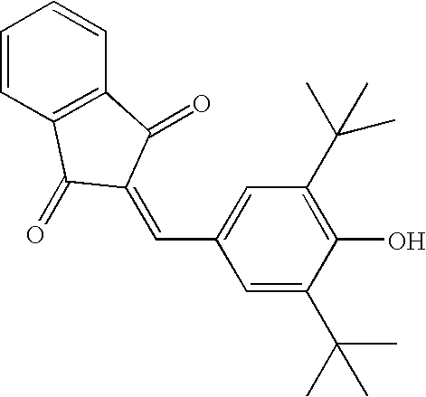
C1=CC2=C(C=C1)C(=O)C(=CC1=CC(C(C)(C)C)=C(O)C(C(C)(C)C)=C1)C2=O
